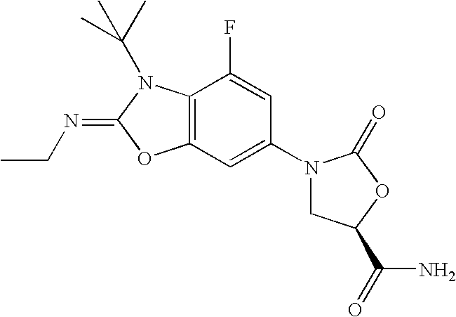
C12=C(C(F)=CC(N3CC(C(N)=O)OC3=O)=C1)N(C(C)(C)C)C(=NCC)O2
